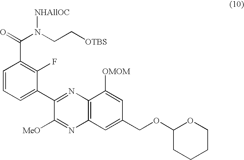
C1=CC=C(C2=NC3=C(N=C2[MeO])C=C(COC2CCCCO2)C=C3[OMOM])C(F)=C1C(=O)N(CC[OTBS])[NHAllOC]
